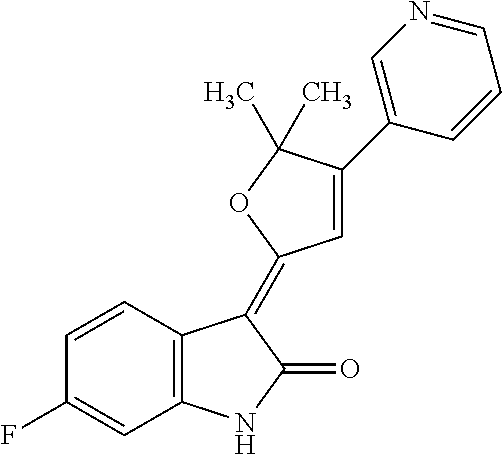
C1=CC(F)=CC2=C1C(=C1C=C(C3=CN=CC=C3)C(C)(C)O1)C(=O)N2
